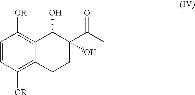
C1=CC([OR])=C2C(=C1[OR])C(O)C(C(C)=O)(O)CC2
